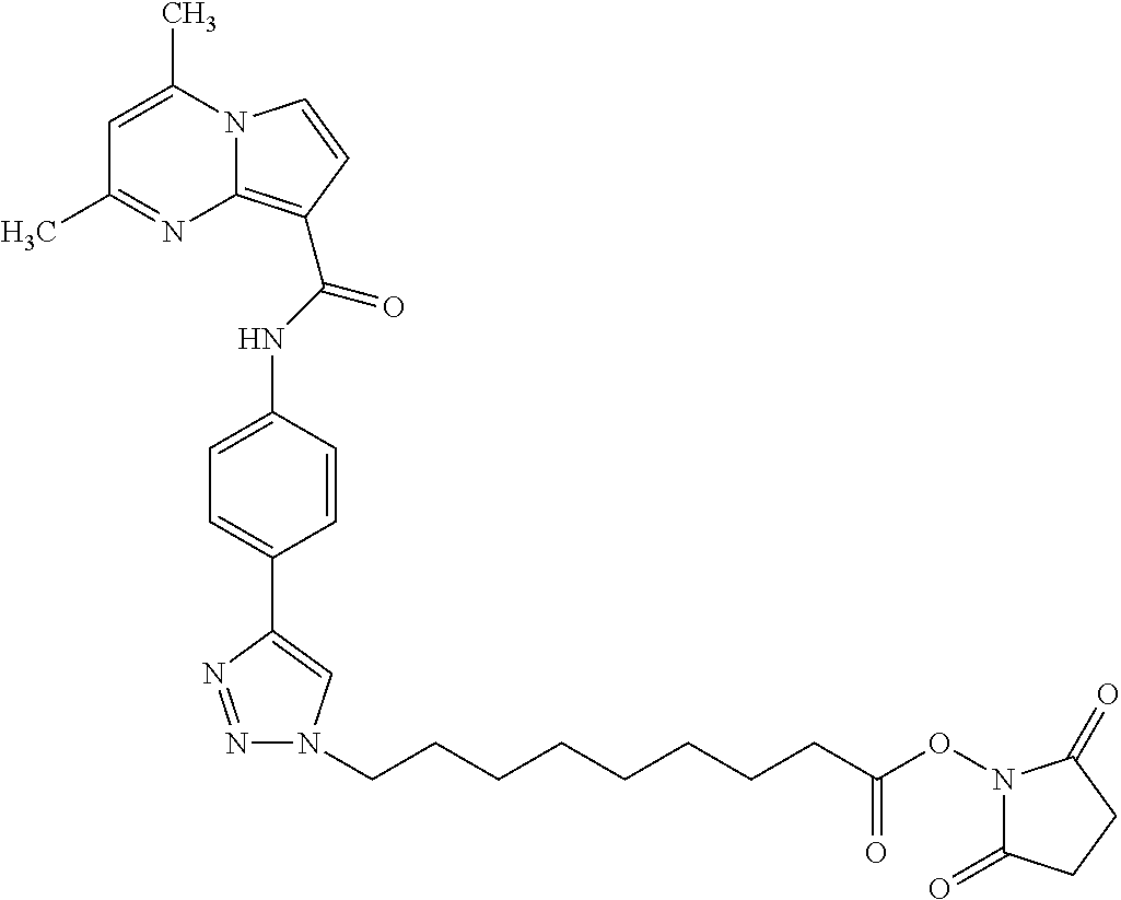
C1=C(C)N2C(=C(C(NC3=CC=C(C4=CN(CCCCCCCCC(ON5C(=O)CCC5=O)=O)N=N4)C=C3)=O)C=C2)N=C1C
